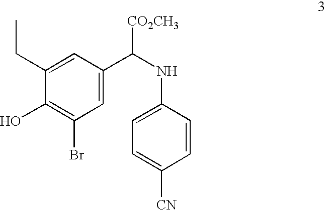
C1(O)=C(Br)C=C(C(NC2=CC=C([CN])C=C2)[CO2CH3])C=C1CC
